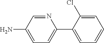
N1=CC(N)=CC=C1C1=CC=CC=C1Cl
